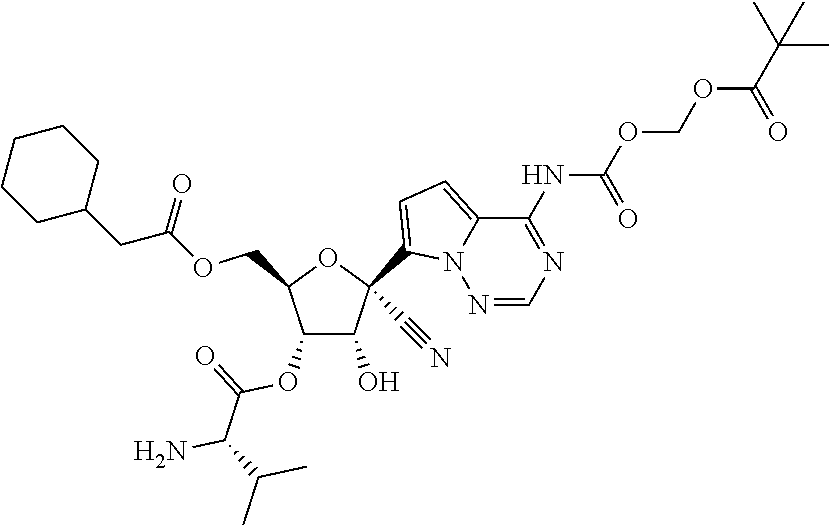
C1(O)C(OC(=O)C(N)C(C)C)C(COC(CC2CCCCC2)=O)OC1(C1=CC=C2N1N=CN=C2NC(=O)OCOC(=O)C(C)(C)C)C#N
